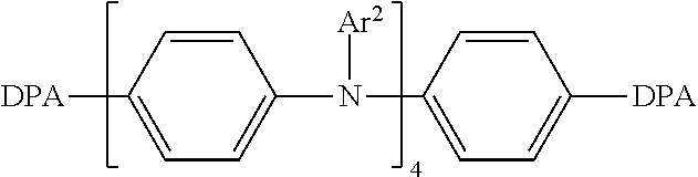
C1=CC([DPA])=CC=C1N(C1=CC=C([DPA])C=C1)[Ar2]
